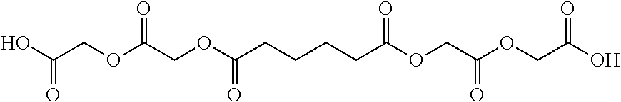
OC(COC(COC(CCCCC(OCC(OCC(O)=O)=O)=O)=O)=O)=O
